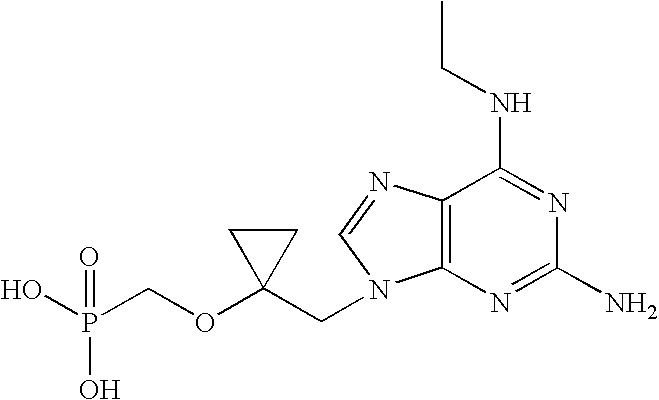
OP(COC1(CN2C3=C(N=C2)C(NCC)=NC(N)=N3)CC1)(O)=O
